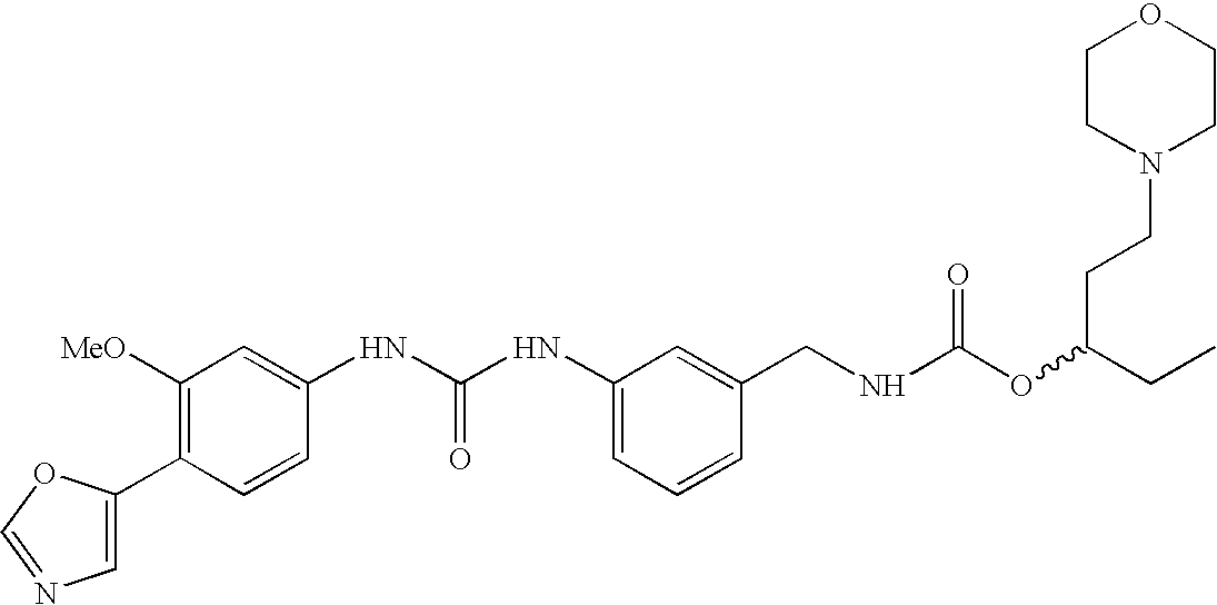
C1(C2=CN=CO2)=C([MeO])C=C(NC(NC2=CC=CC(CNC(OC(CC)CCN3CCOCC3)=O)=C2)=O)C=C1
